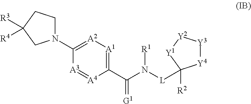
N1(C2=[A2][A1]=C(C(N([R1])[L]C3([R2])[Y4][Y3][Y2][Y1]3)=[G1])[A4]=[A3]2)CCC([R3])([R4])C1
